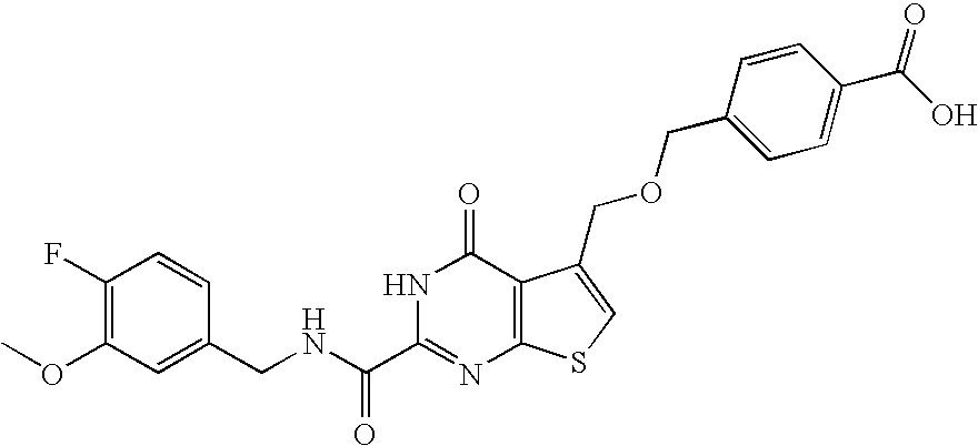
C1(CNC(C2=NC3=C(C(=O)N2)C(COCC2=CC=C(C(O)=O)C=C2)=CS3)=O)=CC(OC)=C(F)C=C1
